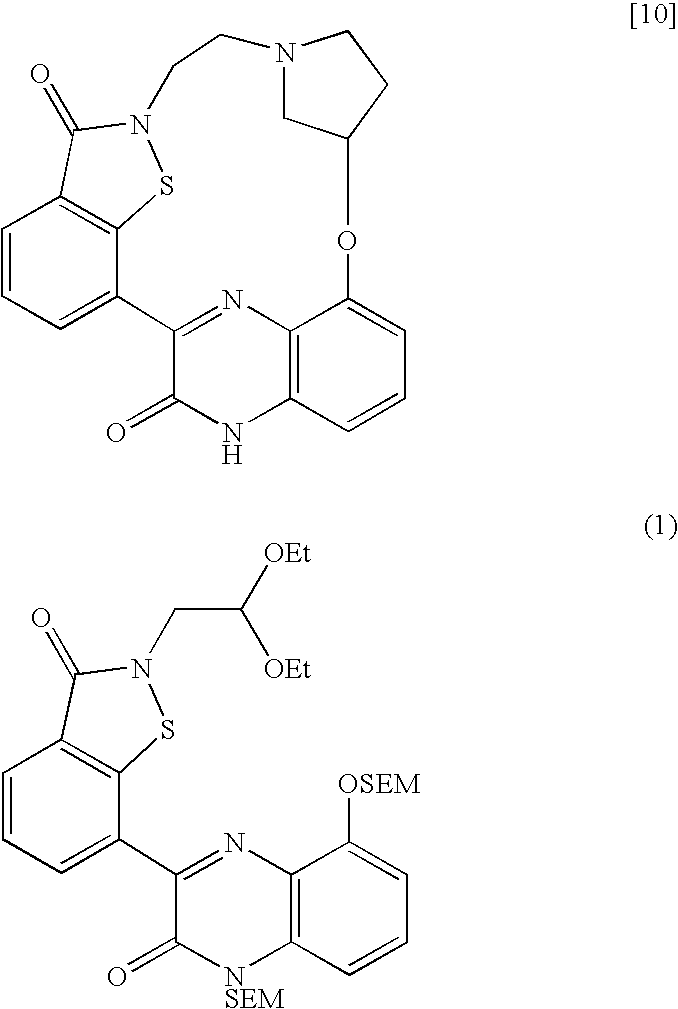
C1(C2=CC=CC3=C2SN(CC([OEt])[OEt])C3=O)=NC2=C([NSEM]C1=O)C=CC=C2[OSEM].C12=NC3=C(NC1=O)C=CC=C3OC1CN(CCN3SC4=C(C=CC=C24)C3=O)CC1
